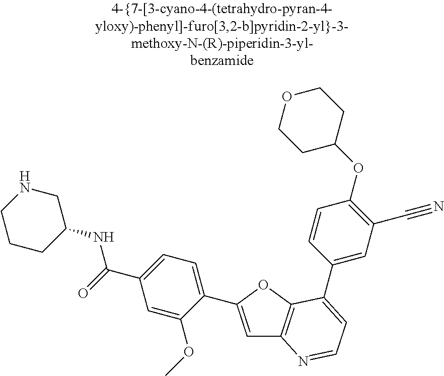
C1=C(C2=CC=C(C(=O)NC3CNCCC3)C=C2OC)OC2=C1N=CC=C2C1=CC(C#N)=C(OC2CCOCC2)C=C1
